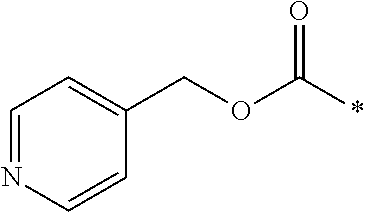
C1=NC=CC(COC(*)=O)=C1
